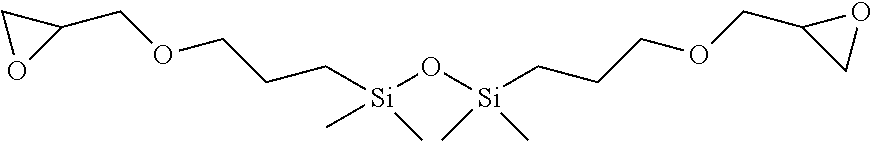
[Si](O[Si](CCCOCC1CO1)(C)C)(CCCOCC1CO1)(C)C
